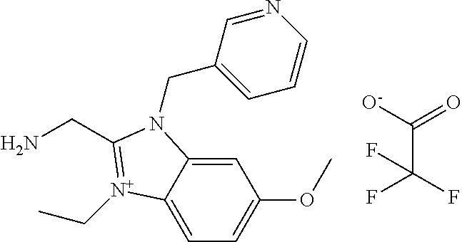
C1=C2C(=CC=C1OC)[N+](CC)=C(CN)N2CC1=CC=CN=C1.C(C(F)(F)F)([O-])=O
